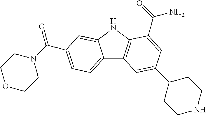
C12=CC=C(C(N3CCOCC3)=O)C=C1NC1=C2C=C(C2CCNCC2)C=C1C(=O)N
